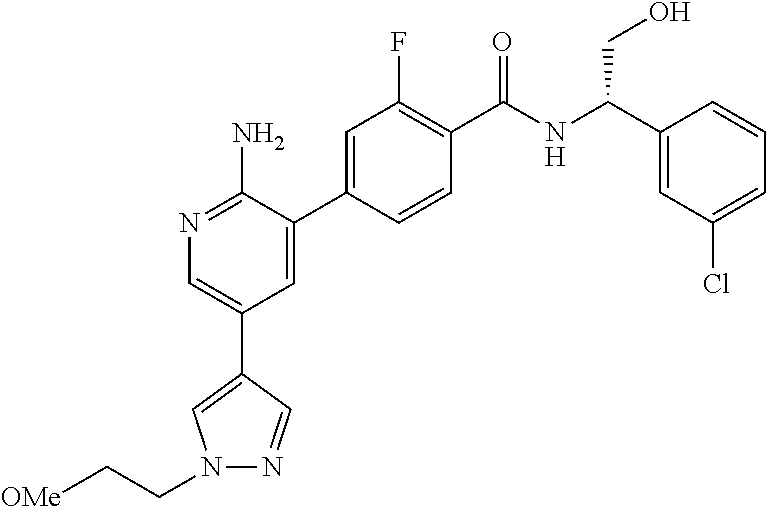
N1=C(N)C(C2=CC(F)=C(C(NC(C3=CC(Cl)=CC=C3)CO)=O)C=C2)=CC(C2=CN(CC[OMe])N=C2)=C1
